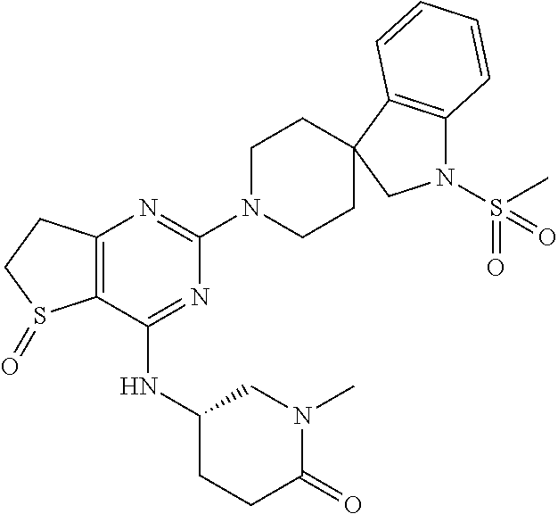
C12=C(C(NC3CCC(=O)N(C)C3)=NC(N3CCC4(CC3)C3=C(N(S(C)(=O)=O)C4)C=CC=C3)=N1)S(=O)CC2
